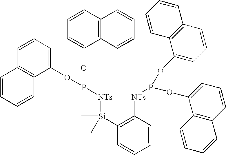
C1=CC=C(OP(OC2=CC=CC3=C2C=CC=C3)[NTs][Si](C2=C([NTs]P(OC3=CC=CC4=C3C=CC=C4)OC3=CC=CC4=C3C=CC=C4)C=CC=C2)(C)C)C2=C1C=CC=C2
